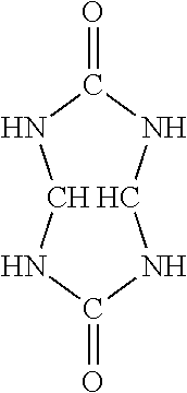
C12C(NC(=O)N1)NC(=O)N2
